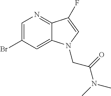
C1=C(Br)C=C2C(=N1)C(F)=CN2CC(=O)N(C)C
